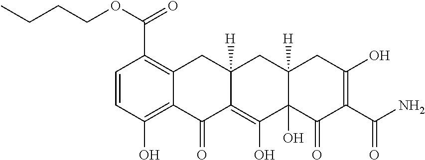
C1=CC(O)=C2C(=C1C(OCCCC)=O)CC1([H])C(=C(O)C3(O)C([H])(C1)CC(O)=C(C(N)=O)C3=O)C2=O
